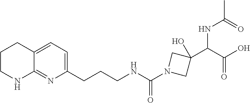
C(CNC(N1CC(C(C(O)=O)NC(=O)C)(O)C1)=O)CC1=CC=C2C(=N1)NCCC2
